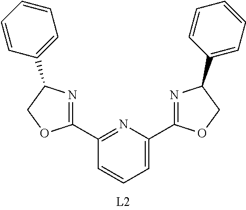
C1(C2=NC(C3=CC=CC=C3)CO2)=NC(C2=NC(C3=CC=CC=C3)CO2)=CC=C1
